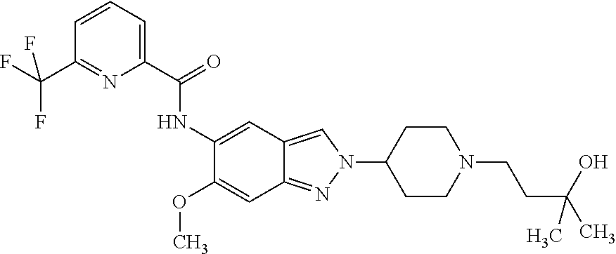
C1(C(=O)NC2=CC3=CN(C4CCN(CCC(O)(C)C)CC4)N=C3C=C2OC)=CC=CC(C(F)(F)F)=N1
